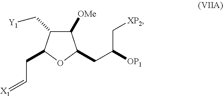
C1([OMe])C(C[Y1])C(CC=[X1])OC1CC([OP1])C[XP2]
